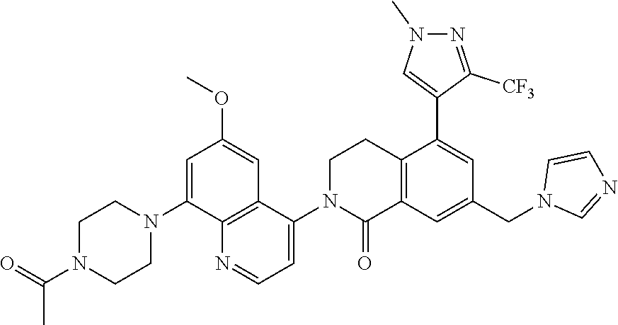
C1=C(N2CCN(C(=O)C)CC2)C2=C(C=C1OC)C(N1C(=O)C3=C(CC1)C(C1=CN(C)N=C1[CF3])=CC(CN1C=NC=C1)=C3)=CC=N2
